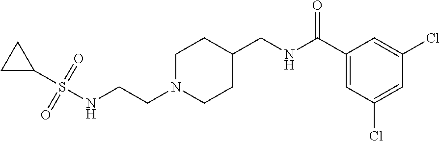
C(CN1CCC(CNC(C2=CC(Cl)=CC(Cl)=C2)=O)CC1)NS(C1CC1)(=O)=O
